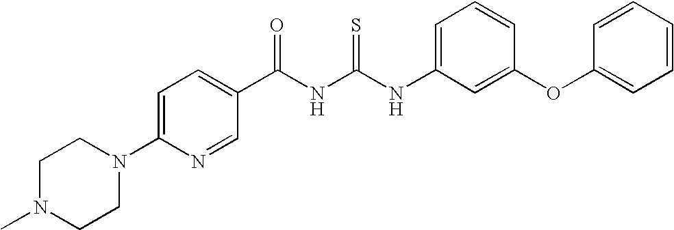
N(C(NC(=O)C1=CC=C(N2CCN(C)CC2)N=C1)=S)C1=CC=CC(OC2=CC=CC=C2)=C1
